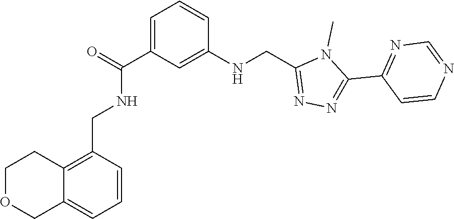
N1=CN=C(C2=NN=C(CNC3=CC(C(=O)NCC4=C5C(=CC=C4)COCC5)=CC=C3)N2C)C=C1
